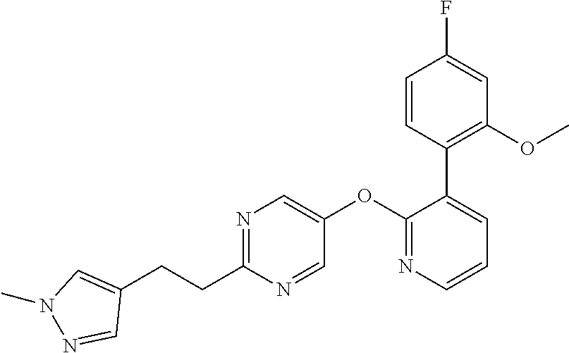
N1=C(CCC2=CN(C)N=C2)N=CC(OC2=NC=CC=C2C2=C(OC)C=C(F)C=C2)=C1
